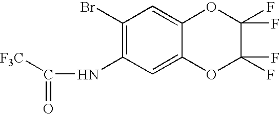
C1(Br)=C(NC(=O)[F3C])C=C2C(=C1)OC(F)(F)C(F)(F)O2
